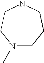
N1(C)CCCNCC1
